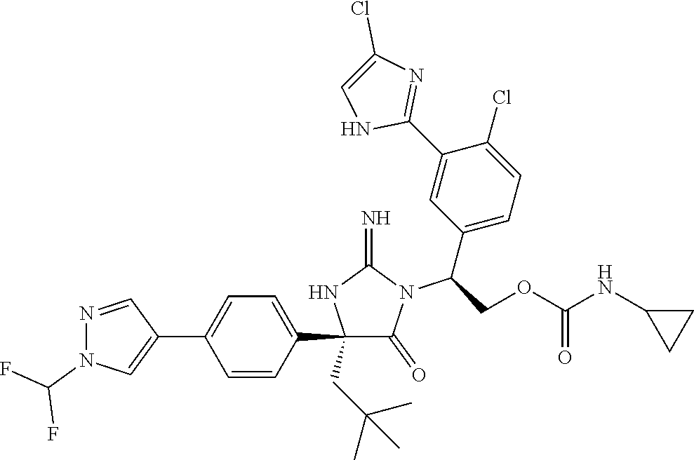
C1(C2=CC=C(C3=CN(C(F)F)N=C3)C=C2)(CC(C)(C)C)C(=O)N(C(C2=CC=C(Cl)C(C3=NC(Cl)=CN3)=C2)COC(NC2CC2)=O)C(=N)N1
